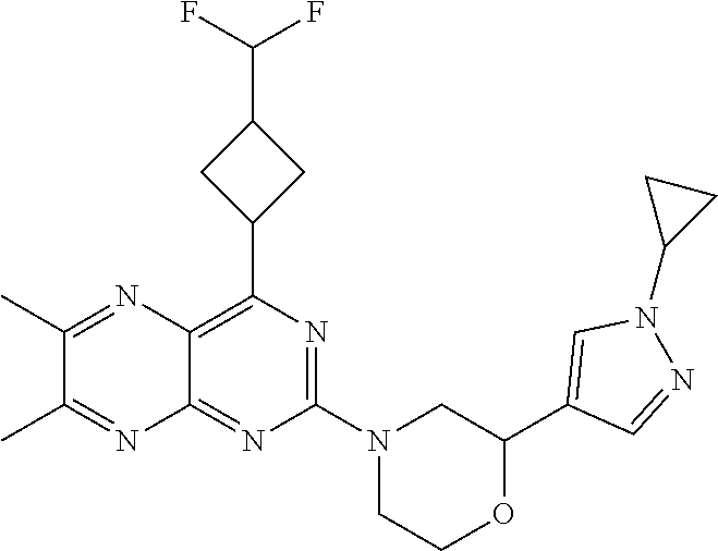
N1=C(N2CC(C3=CN(C4CC4)N=C3)OCC2)N=C2C(=C1C1CC(C(F)F)C1)N=C(C)C(C)=N2
